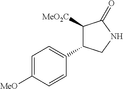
C1([MeO2C])C(C2=CC=C([MeO])C=C2)CNC1=O
